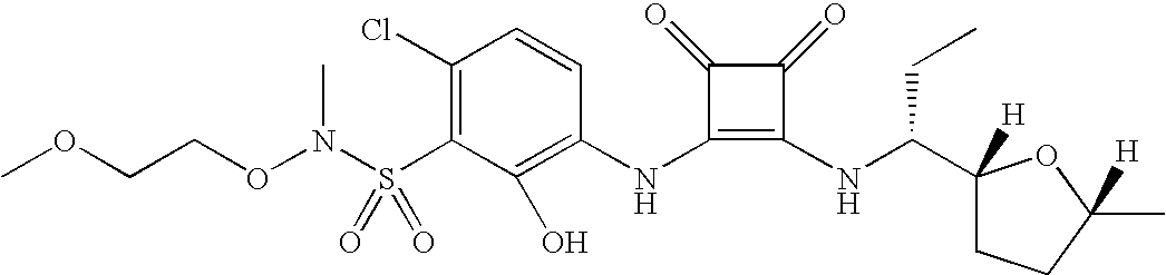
C1(Cl)=C(S(N(OCCOC)C)(=O)=O)C(O)=C(NC2=C(NC(C3([H])CCC([H])(C)O3)CC)C(=O)C2=O)C=C1
